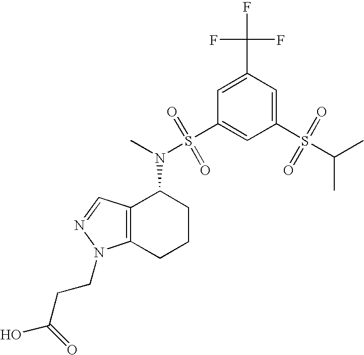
C12=C(C=NN1CCC(=O)O)C(N(S(=O)(=O)C1=CC(S(=O)(=O)C(C)C)=CC(C(F)(F)F)=C1)C)CCC2
